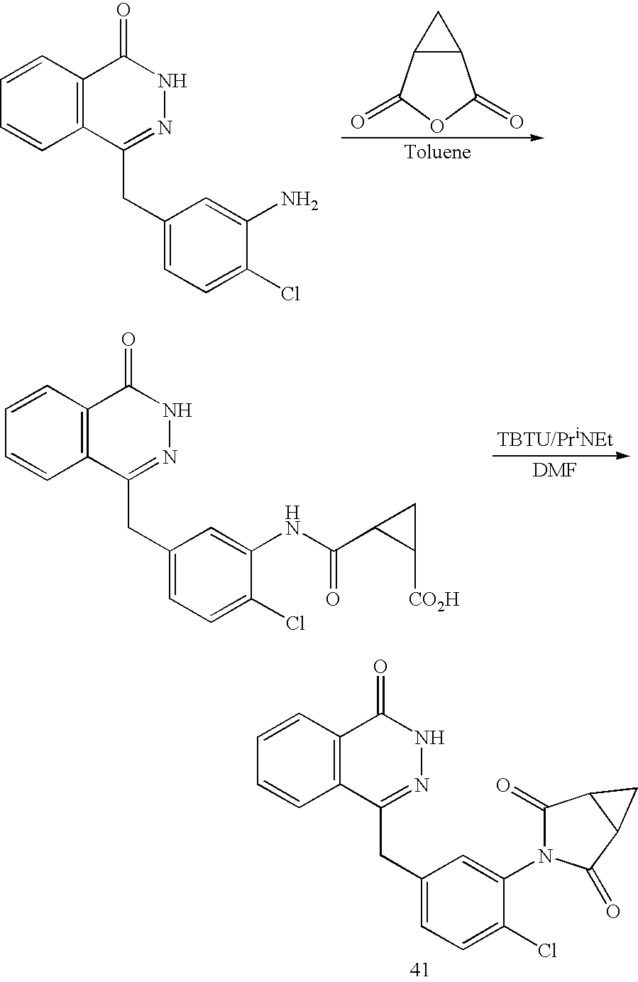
C1=CC2=C(C=C1)C(CC1=CC=C(Cl)C(N3C(=O)C4C(C3=O)C4)=C1)=NNC2=O.C1=CC2=C(C=C1)C(CC1=CC=C(Cl)C(NC(C3C([CO2H])C3)=O)=C1)=NNC2=O.C1=CC2=C(C=C1)C(CC1=CC=C(Cl)C(N)=C1)=NNC2=O.C12C(C(=O)OC1=O)C2.[Toluene]
